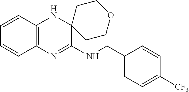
C1=CC2=C(C=C1)N=C(NCC1=CC=C([CF3])C=C1)C1(N2)CCOCC1
